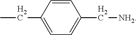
C1(C[NH2])=CC=C(CC)C=C1
